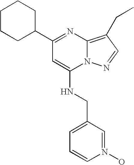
C1(C2CCCCC2)=NC2=C(CC)C=NN2C(NCC2=CC=CN(O)=C2)=C1
